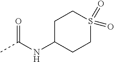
CC(NC1CCS(=O)(=O)CC1)=O
